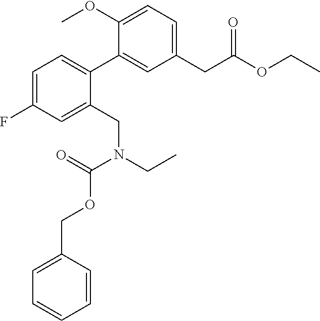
C1=C(COC(N(CC2=CC(F)=CC=C2C2=CC(CC(OCC)=O)=CC=C2OC)CC)=O)C=CC=C1
